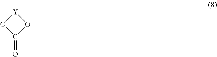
[Y]1OC(=O)O1
